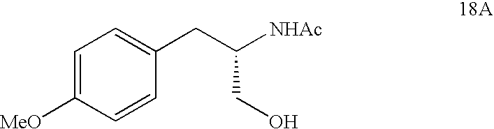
C1=C([MeO])C=CC(CC([NHAc])CO)=C1
